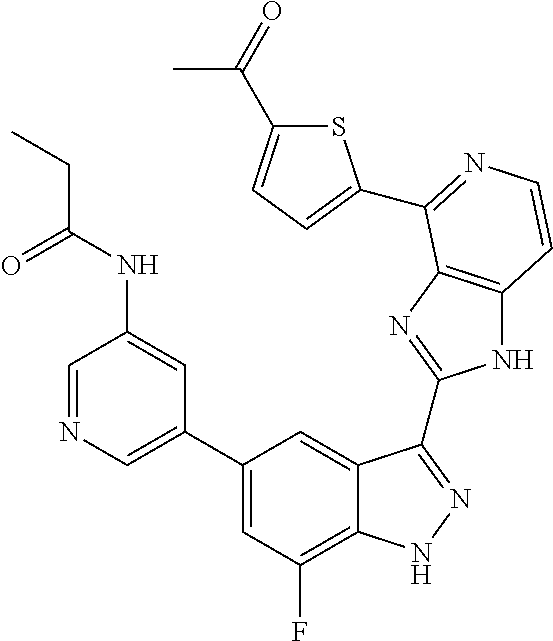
C1=C(C2=CC(F)=C3C(=C2)C(C2=NC4=C(N2)C=CN=C4C2=CC=C(C(=O)C)S2)=NN3)C=C(NC(=O)CC)C=N1
